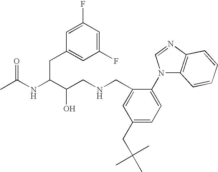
CC(NC(C(CNCC1=CC(CC(C)(C)C)=CC=C1N1C2=C(N=C1)C=CC=C2)O)CC1=CC(F)=CC(F)=C1)=O
